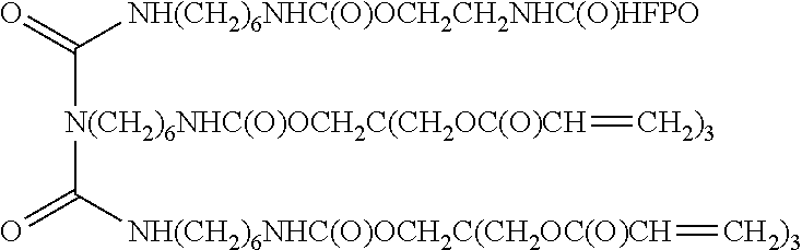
O=C([NH(CH2)6NHC(O)OCH2CH2NHC(O)HFPO])[N(CH2)6NHC(O)OCH2C(CH2OC(O)CH](C([NH(CH2)6NHC(O)OCH2C(CH2OC(O)CH]=[CH2)3])=O)=[CH2)3]
